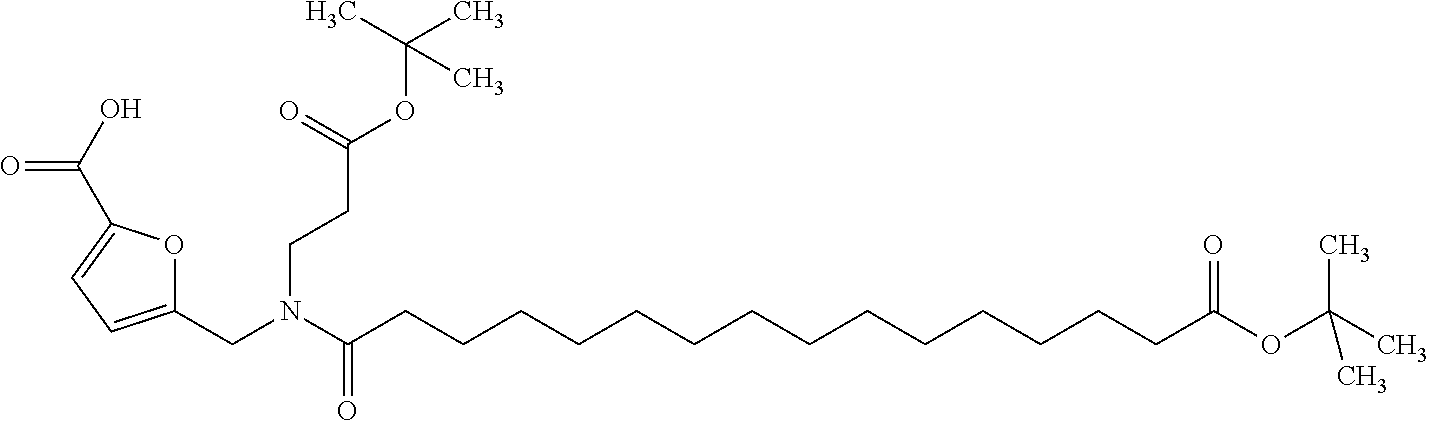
C1(CN(C(CCCCCCCCCCCCCCC(OC(C)(C)C)=O)=O)CCC(OC(C)(C)C)=O)=CC=C(C(O)=O)O1
